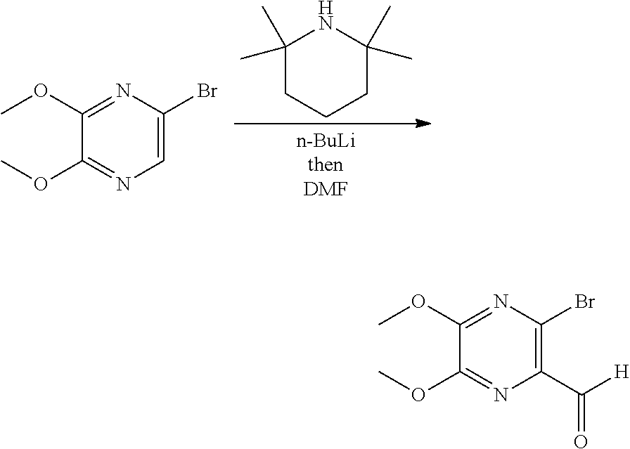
C1(C)(C)CCCC(C)(C)N1.C1(OC)=NC(Br)=CN=C1OC.C1(OC)=NC(Br)=C(C([H])=O)N=C1OC
